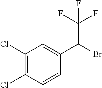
C1(Cl)=C(Cl)C=CC(C(Br)C(F)(F)F)=C1
